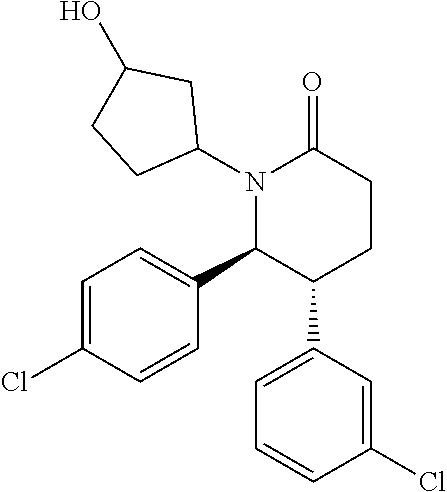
N1(C2CC(O)CC2)C(C2=CC=C(Cl)C=C2)C(C2=CC=CC(Cl)=C2)CCC1=O
